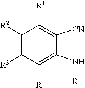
C1([R2])=C([R3])C([R4])=C(N[R])C([CN])=C1[R1]
